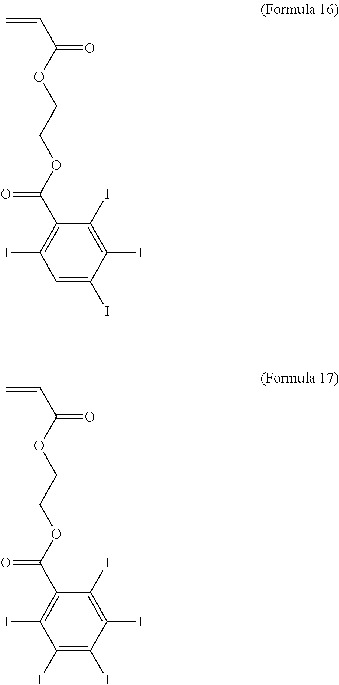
C=CC(=O)OCCOC(C1=C(I)C=C(I)C(I)=C1I)=O.C=CC(=O)OCCOC(C1=C(I)C(I)=C(I)C(I)=C1I)=O
